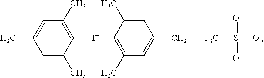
C1=C(C)C([I+]C2=C(C)C=C(C)C=C2C)=C(C)C=C1C.[F3C]S([O-])(=O)=O
